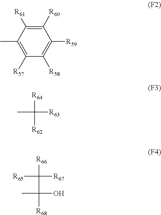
C1([R60])=C([R61])C(C)=C([R57])C([R58])=C1[R59].[R64]C([R62])([R63])C.[R66]C(C([R68])(O)C)([R67])[R65]
